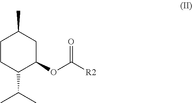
C1CC(C(C)C)C(OC([R2])=O)CC1C
